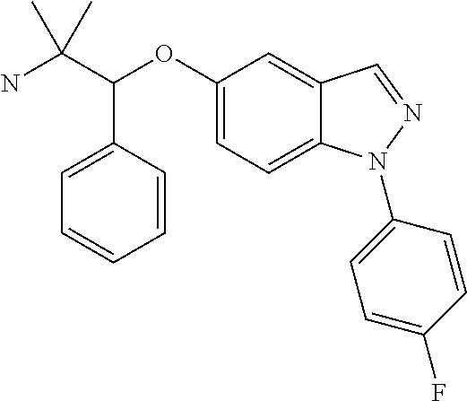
C1=CC=CC(C(C(N)(C)C)OC2=CC=C3C(=C2)C=NN3C2=CC=C(F)C=C2)=C1
